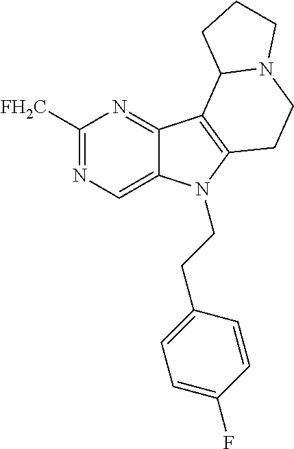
C1([FH2C])=NC=C2C(=N1)C1=C(N2CCC2=CC=C(F)C=C2)CCN2C1CCC2
